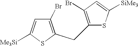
C1(Br)=C(CC2=C(Br)C=C([SiMe3])S2)SC([Me3Si])=C1
